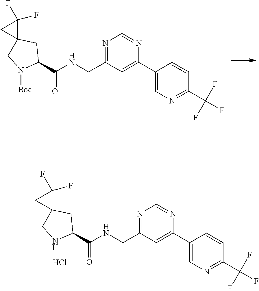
C1(C2=CC(CNC(C3CC4(CN3[Boc])C(F)(F)C4)=O)=NC=N2)=CN=C(C(F)(F)F)C=C1.C1(C2=CC(CNC(C3CC4(CN3)C(F)(F)C4)=O)=NC=N2)=CN=C(C(F)(F)F)C=C1.Cl
